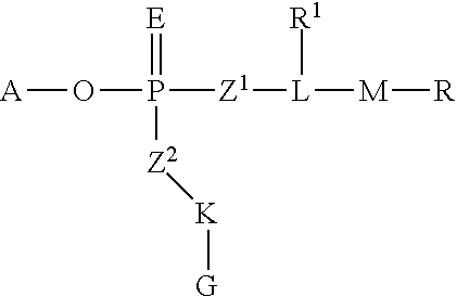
P([Z2][K][G])([Z1][L]([M][R])[R1])(O[A])=[E]
